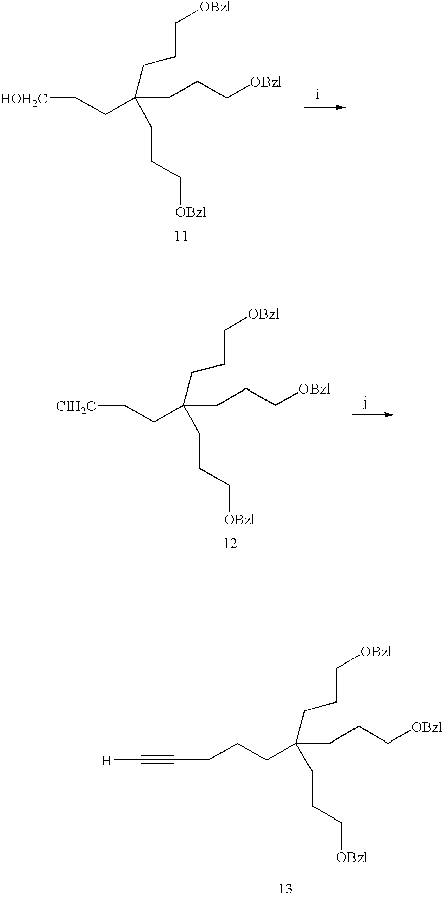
C(CCC[OBzl])(CCC[OBzl])(CCC[OBzl])CC[HOH2C].C(CCC[OBzl])(CCC[OBzl])(CCC[OBzl])CC[ClH2C].C(CCC[OBzl])(CCC[OBzl])(CCC[OBzl])CCCC#C[H]
